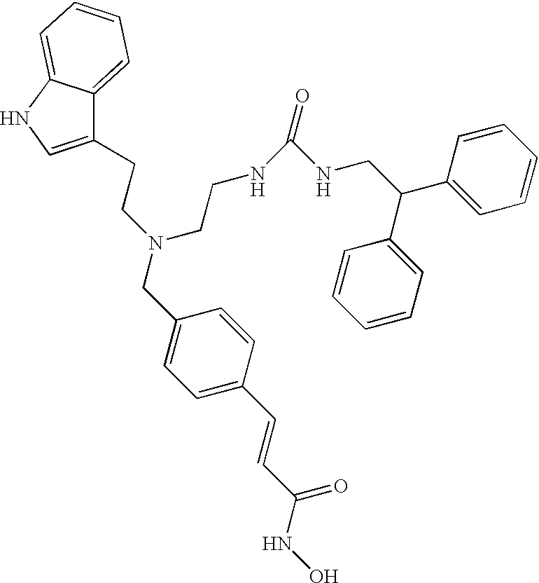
C1(CCN(CCNC(NCC(C2=CC=CC=C2)C2=CC=CC=C2)=O)CC2=CC=C(C=CC(NO)=O)C=C2)=CNC2=CC=CC=C12
